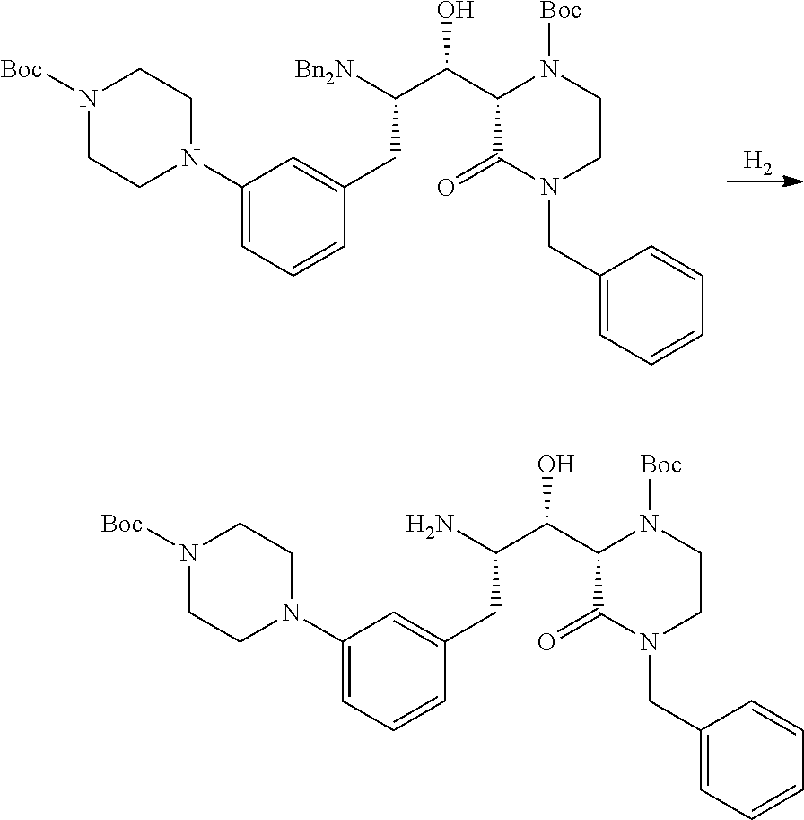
[H2].C1(N2CCN([Boc])CC2)=CC=CC(CC(C(C2C(=O)N(CC3=CC=CC=C3)CCN2[Boc])O)[Bn2N])=C1.C1(N2CCN([Boc])CC2)=CC=CC(CC(C(C2C(=O)N(CC3=CC=CC=C3)CCN2[Boc])O)N)=C1
